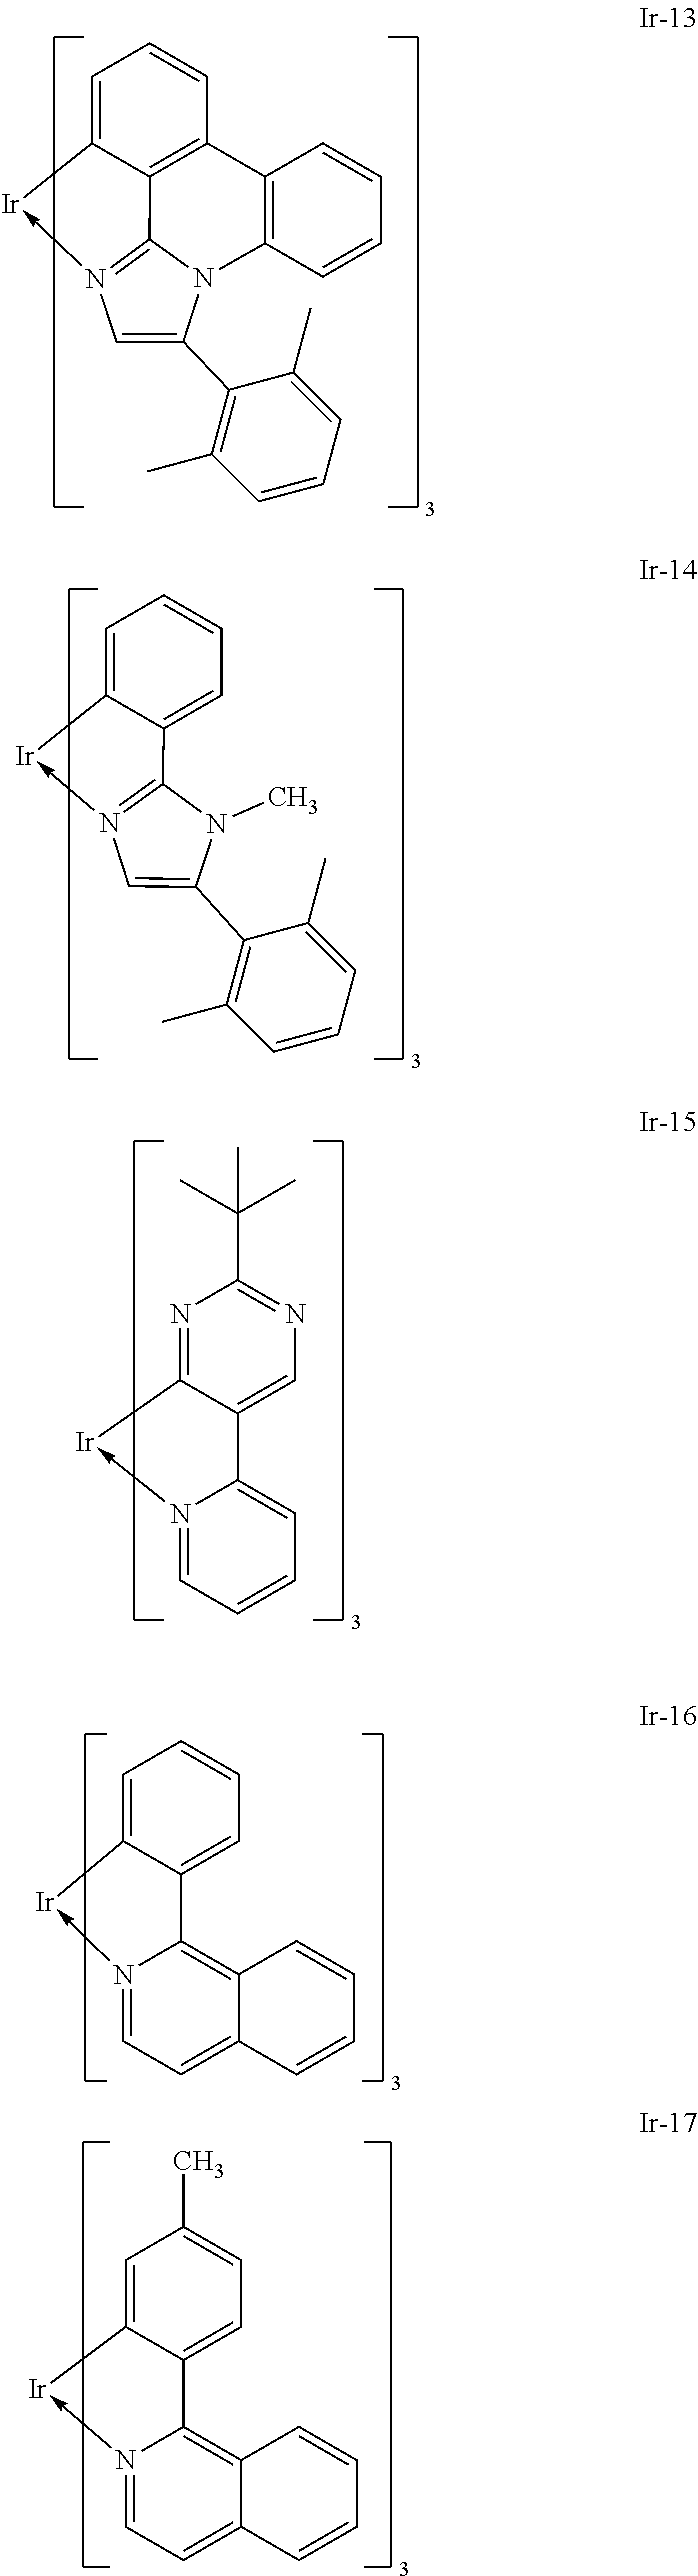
C1=C2C3=C(C=C1)C1=C(N4C3=N(->[Ir]2)C=C4C2=C(C)C=CC=C2C)C=CC=C1.C1=C2C(=CC=C1)C1=N(->[Ir]2)C=C(C2=C(C)C=CC=C2C)N1C.N1=C2C(=CN=C1C(C)(C)C)C1=CC=CC=N1->[Ir]2.C1=C2C(=CC=C1)C1=C3C(=CC=N1->[Ir]2)C=CC=C3.C1=C2C(=CC=C1C)C1=C3C(=CC=N1->[Ir]2)C=CC=C3
